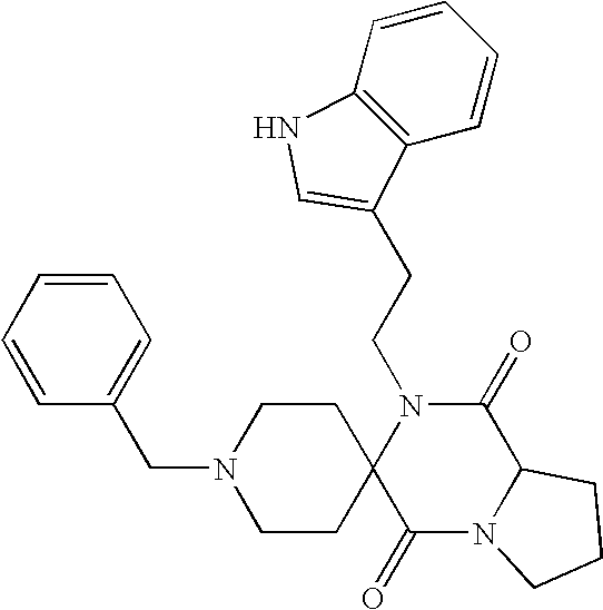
C(N1C2(C(=O)N3C(C1=O)CCC3)CCN(CC1=CC=CC=C1)CC2)CC1=CNC2=C1C=CC=C2
